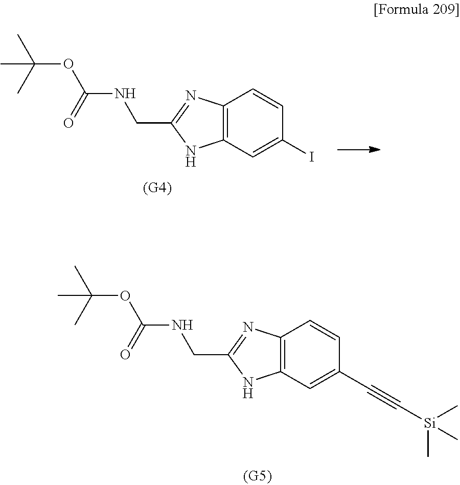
C12=C(C=C(C#C[Si](C)(C)C)C=C1)NC(CNC(OC(C)(C)C)=O)=N2.C12=C(C=C(I)C=C1)NC(CNC(OC(C)(C)C)=O)=N2
